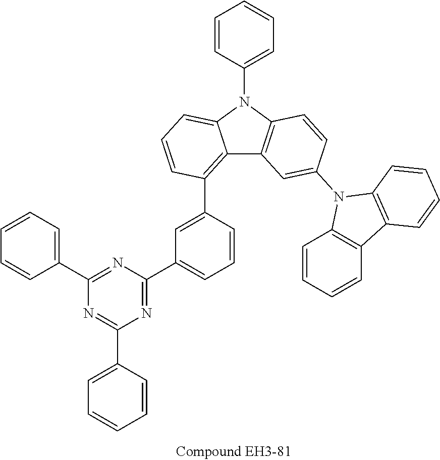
C1=CC(N2C3=CC=CC(C4=CC(C5=NC(C6=CC=CC=C6)=NC(C6=CC=CC=C6)=N5)=CC=C4)=C3C3=C2C=CC(N2C4=C(C=CC=C4)C4=C2C=CC=C4)=C3)=CC=C1
